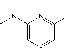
C1(N(C)C)=CC=CC(F)=N1
